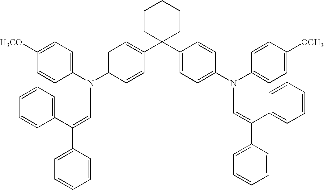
C1([H3CO])=CC=C(N(C2=CC=C(C3(C4=CC=C(N(C5=CC=C([OCH3])C=C5)C=C(C5=CC=CC=C5)C5=CC=CC=C5)C=C4)CCCCC3)C=C2)C=C(C2=CC=CC=C2)C2=CC=CC=C2)C=C1
